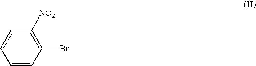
C1=CC(Br)=C([NO2])C=C1
